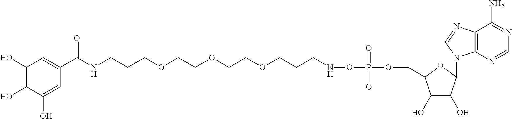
C(NCCCOCCOCCOCCCNOP(OCC1C(O)C(O)C(N2C3=C(C(N)=NC=N3)N=C2)O1)(=O)O)(=O)C1=CC(O)=C(O)C(O)=C1
